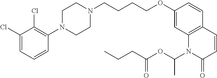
C1(Cl)=CC=CC(N2CCN(CCCCOC3=CC4=C(C=C3)C=CC(=O)N4C(OC(CCC)=O)C)CC2)=C1Cl
